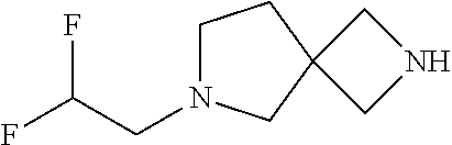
C1N(CC(F)F)CC2(C1)CNC2
